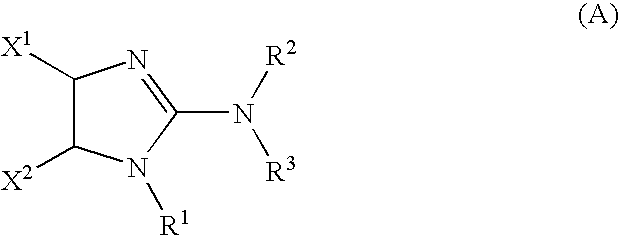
C1([X1])C([X2])N([R1])C(N([R2])[R3])=N1
